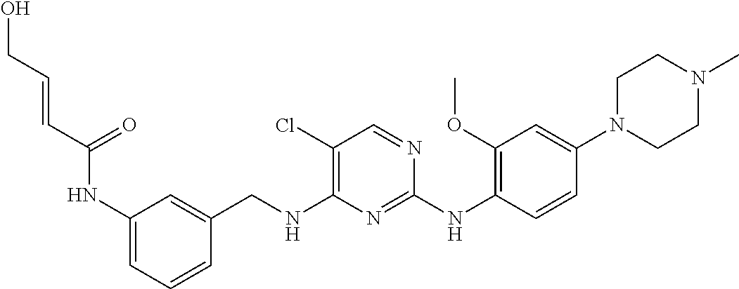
N(C1=CC=CC(CNC2=C(Cl)C=NC(NC3=C(OC)C=C(N4CCN(C)CC4)C=C3)=N2)=C1)C(C=CCO)=O
